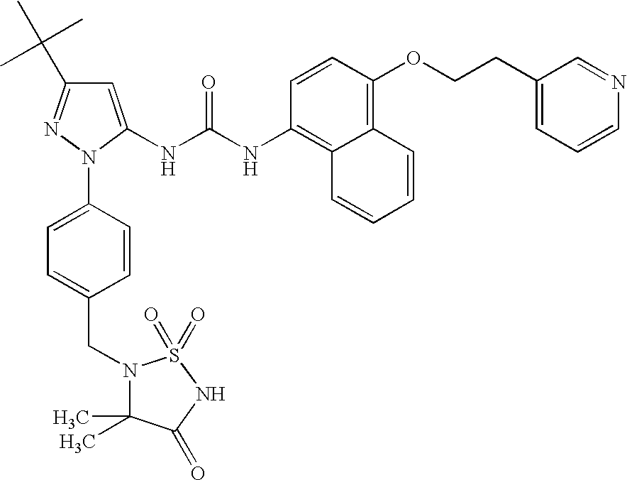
C1=C(NC(NC2=C3C(=C(OCCC4=CC=CN=C4)C=C2)C=CC=C3)=O)N(C2=CC=C(CN3C(C)(C)C(=O)NS3(=O)=O)C=C2)N=C1C(C)(C)C
